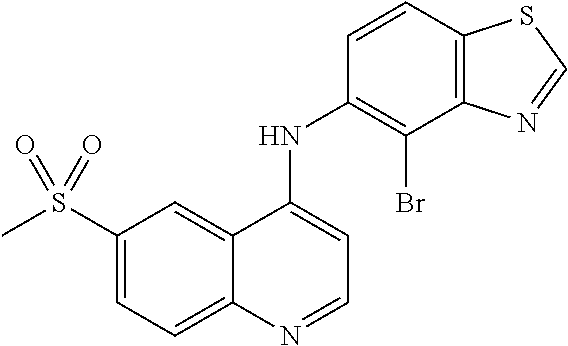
C1(S(C)(=O)=O)=CC=C2C(=C1)C(NC1=C(Br)C3=C(C=C1)SC=N3)=CC=N2
